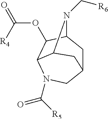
C12CC3C(OC(=O)[R4])C(N(C([R5])=O)C1)C(N3C[R6])C2
